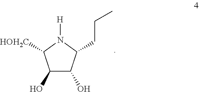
C1(O)C(O)C(CCC)N([H])C1[HOH2C]
